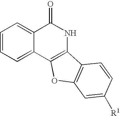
C1=CC=C2C(=C1)C(=O)NC1=C2OC2=C1C=CC([R1])=C2
